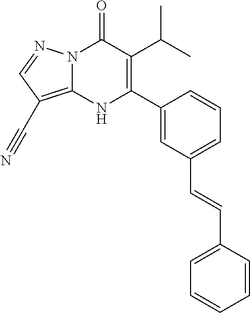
N12C(=C(C#N)C=N1)NC(C1=CC(C=CC3=CC=CC=C3)=CC=C1)=C(C(C)C)C2=O
